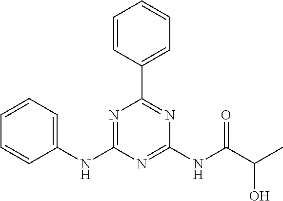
C1=CC(C2=NC(NC(C(C)O)=O)=NC(NC3=CC=CC=C3)=N2)=CC=C1
